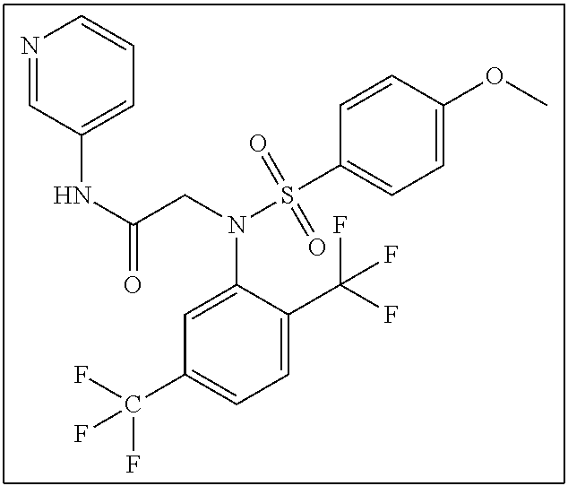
C1=C(N(CC(NC2=CC=CN=C2)=O)S(C2=CC=C(OC)C=C2)(=O)=O)C(C(F)(F)F)=CC=C1C(F)(F)F
